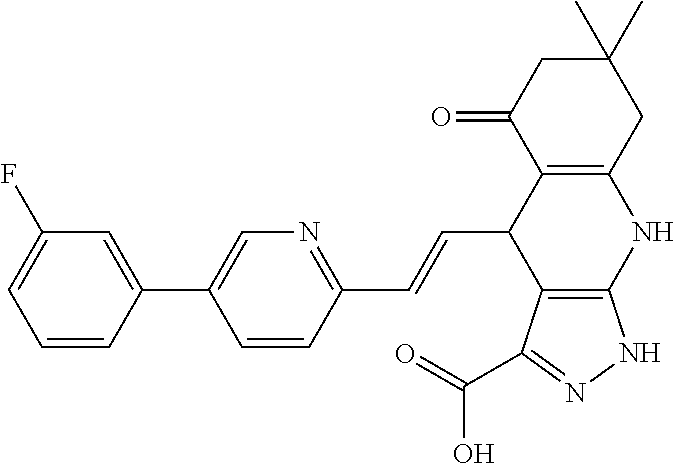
C1=C(C2=CN=C(C=CC3C4=C(NC5=C3C(=O)CC(C)(C)C5)NN=C4C(=O)O)C=C2)C=CC=C1F
